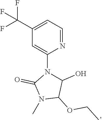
C1(C(F)(F)F)=CC=NC(N2C(O)C(OCC)N(C)C2=O)=C1
